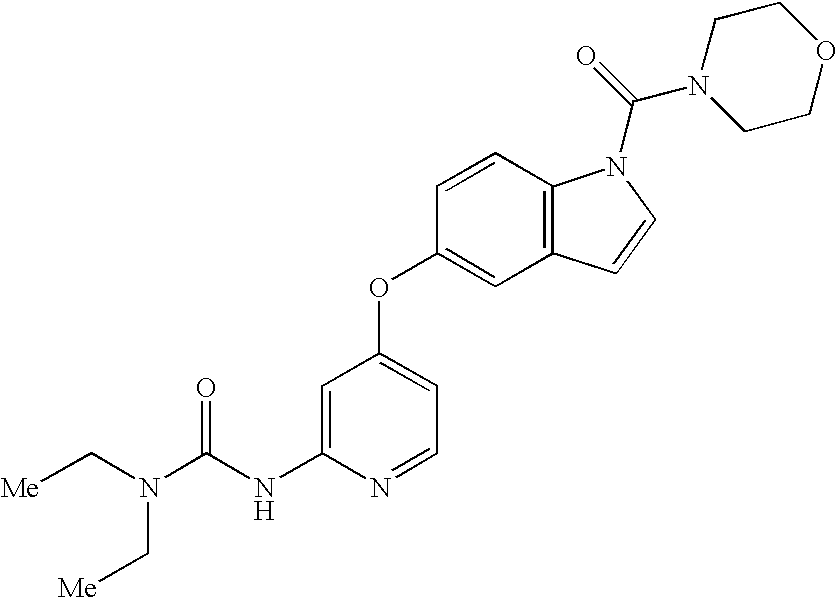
C(NC1=CC(OC2=CC3=C(C=C2)N(C(=O)N2CCOCC2)C=C3)=CC=N1)(N(C[Me])C[Me])=O
